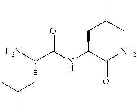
CC(CC(C(NC(C(N)=O)CC(C)C)=O)N)C
